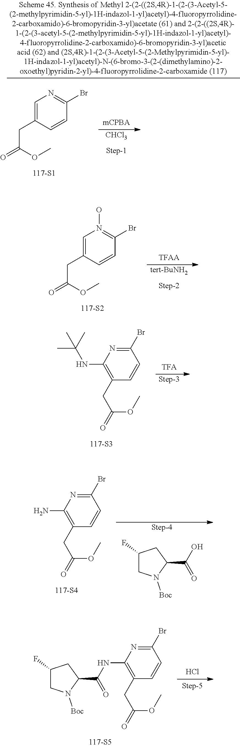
C1=C(CC(=O)OC)C=CC(Br)=N1.[CHCl3].[mCPBA].[Step-1].C1=C(CC(=O)OC)C=CC(Br)=N1O.[tert-BuNH2].[TFAA].[Step-2].[TFA].[Step-3].C1(NC(C)(C)C)=C(CC(=O)OC)C=CC(Br)=N1.[Step-4].C1(F)CN([Boc])C(C(=O)O)C1.C1(N)=C(CC(=O)OC)C=CC(Br)=N1.C1(F)CN([Boc])C(C(=O)NC2=C(CC(=O)OC)C=CC(Br)=N2)C1.[Step-5].Cl
